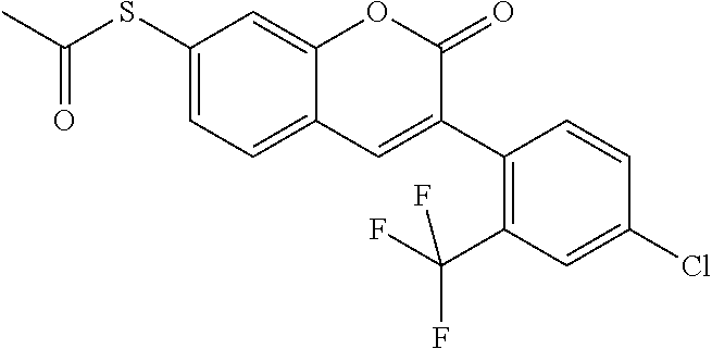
C1(SC(C)=O)=CC=C2C(=C1)OC(=O)C(C1=C(C(F)(F)F)C=C(Cl)C=C1)=C2
